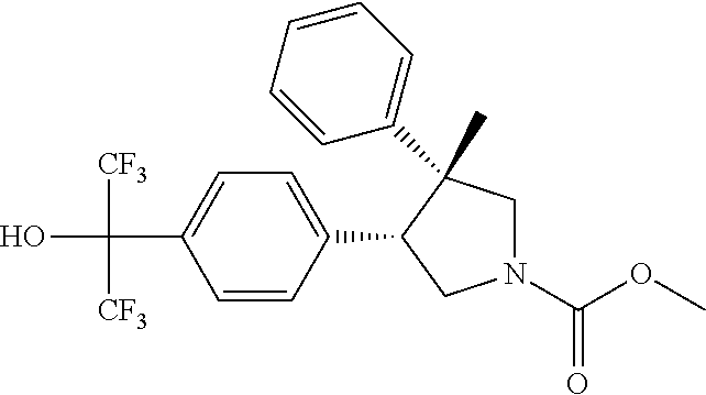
C(C1=CC=C(C2CN(C(=O)OC)CC2(C)C2=CC=CC=C2)C=C1)(O)([CF3])[CF3]
